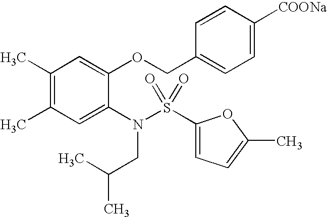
C1(C)=C(C)C=C(N(S(C2=CC=C(C)O2)(=O)=O)CC(C)C)C(OCC2=CC=C([COONa])C=C2)=C1
